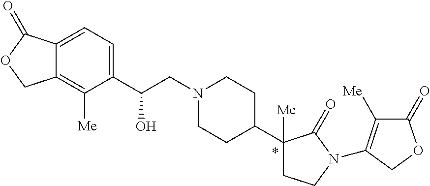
C(CN1CCC(C2([Me])CCN(C3=C([Me])C(=O)OC3)C2=O)CC1)(C1=CC=C2C(=C1[Me])COC2=O)O
